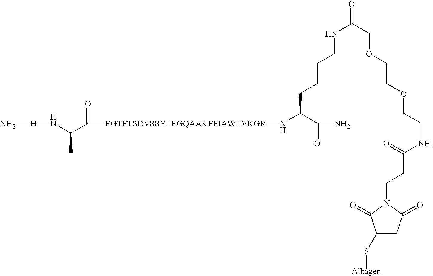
N[H]NC(C(=O)[EGTFTSDVSSYLEGQAAKEFIAWLVKGR]NC(C(=O)N)CCCCNC(COCCOCC[NH]C(=O)CCN1C(=O)CC(S[Albagen])C1=O)=O)C
